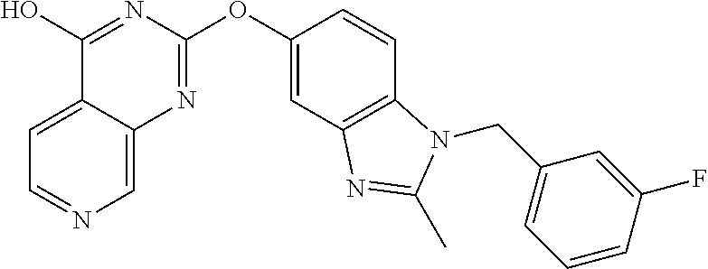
C1=C2C(=CN=C1)N=C(OC1=CC3=C(C=C1)N(CC1=CC=CC(F)=C1)C(C)=N3)N=C2O
